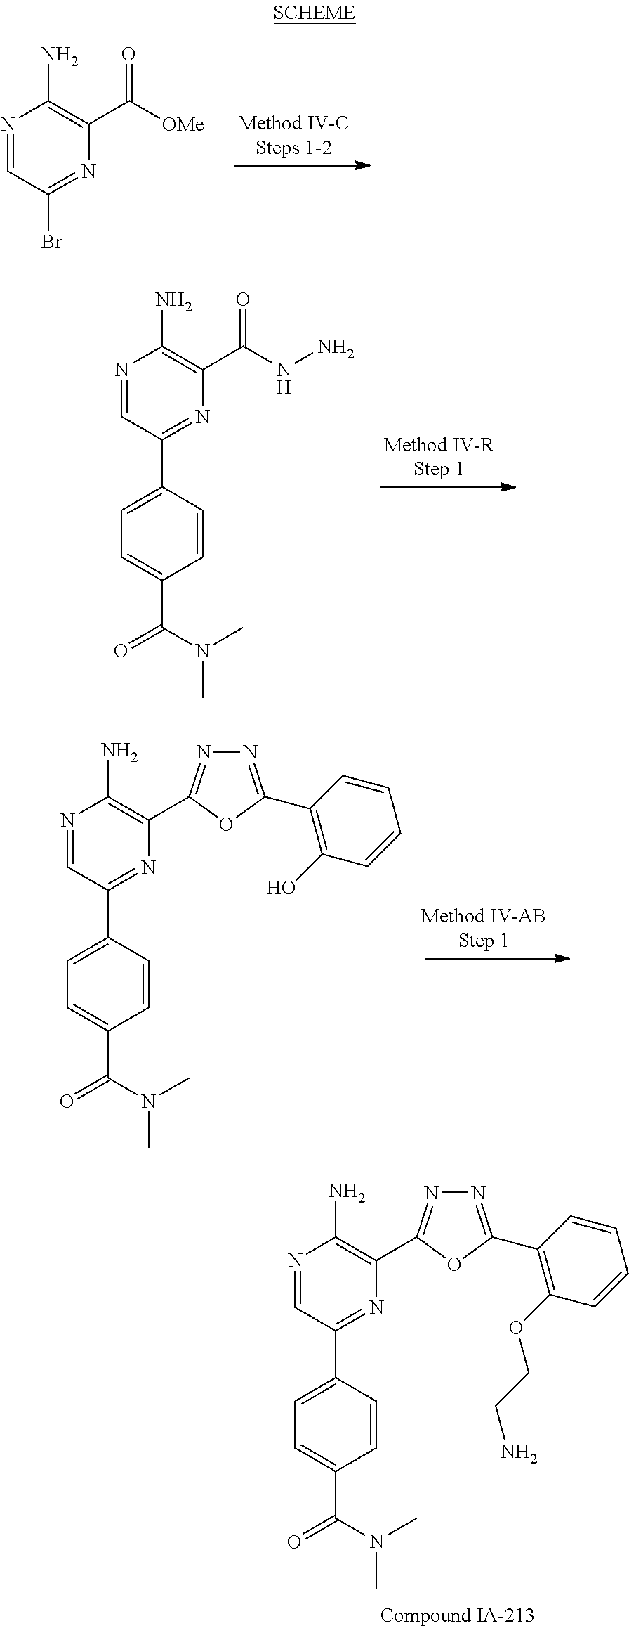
N1=CC(Br)=NC(C([OMe])=O)=C1N.N1=CC(C2=CC=C(C(=O)N(C)C)C=C2)=NC(C(NN)=O)=C1N.N1=CC(C2=CC=C(C(=O)N(C)C)C=C2)=NC(C2=NN=C(C3=C(O)C=CC=C3)O2)=C1N.N1=CC(C2=CC=C(C(=O)N(C)C)C=C2)=NC(C2=NN=C(C3=C(OCCN)C=CC=C3)O2)=C1N
